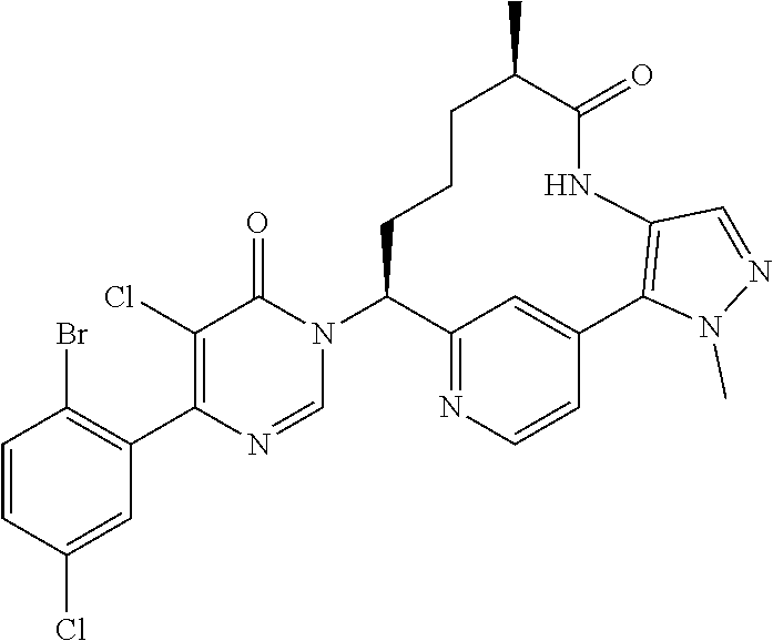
C1(Cl)=C(C2=C(Br)C=CC(Cl)=C2)N=CN(C2C3=NC=CC(=C3)C3=C(NC(=O)C(C)CCC2)C=NN3C)C1=O
